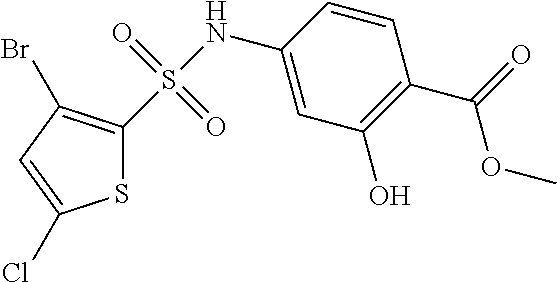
C1(NS(=O)(=O)C2=C(Br)C=C(Cl)S2)=CC(O)=C(C(=O)OC)C=C1
